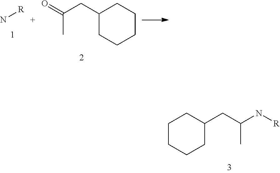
N[R].C1(CC(=O)C)CCCCC1.C1(CC(N[R])C)CCCCC1
